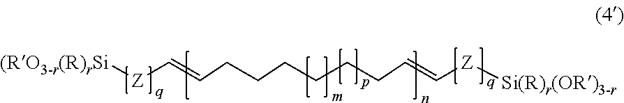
[(RO3-r(R)rSi][Z]C=CCCCCCCC=C[Z][Si(R)r(OR)3-r]
